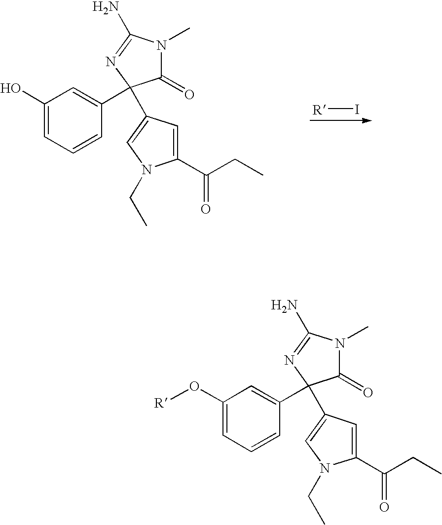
C1(O)=CC=CC(C2(C3=CN(CC)C(C(CC)=O)=C3)C(=O)N(C)C(N)=N2)=C1.[R]I.C1(O[R])=CC=CC(C2(C3=CN(CC)C(C(CC)=O)=C3)C(=O)N(C)C(N)=N2)=C1
